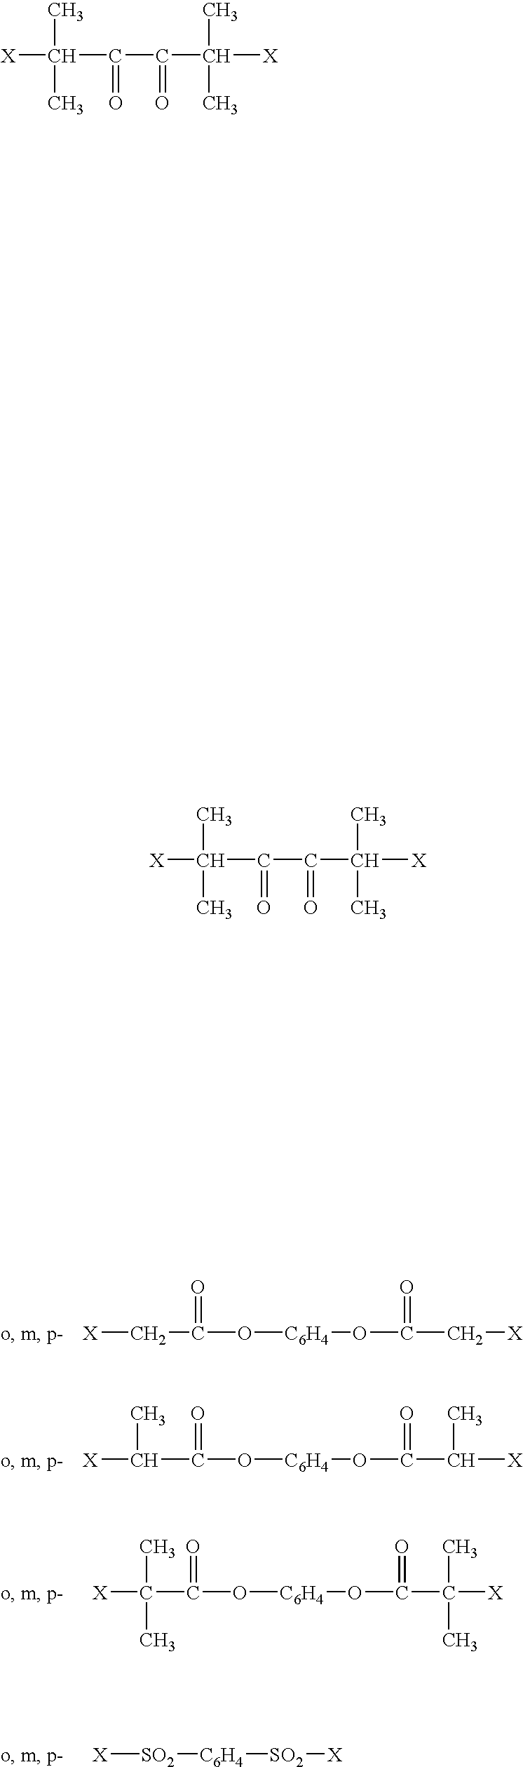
[X]C(C(C(C([X])(C)C)=O)=O)(C)C.[X]C(C(C(C([X])(C)C)=O)=O)(C)C.[X]CC(O[C6H4]OC(C[X])=O)=O.[X]C(C(O[C6H4]OC(C([X])C)=O)=O)C.C(O[C6H4]OC(C([X])(C)C)=O)(=O)C([X])(C)C.[SO2]([X])[C6H4][SO2][X]
